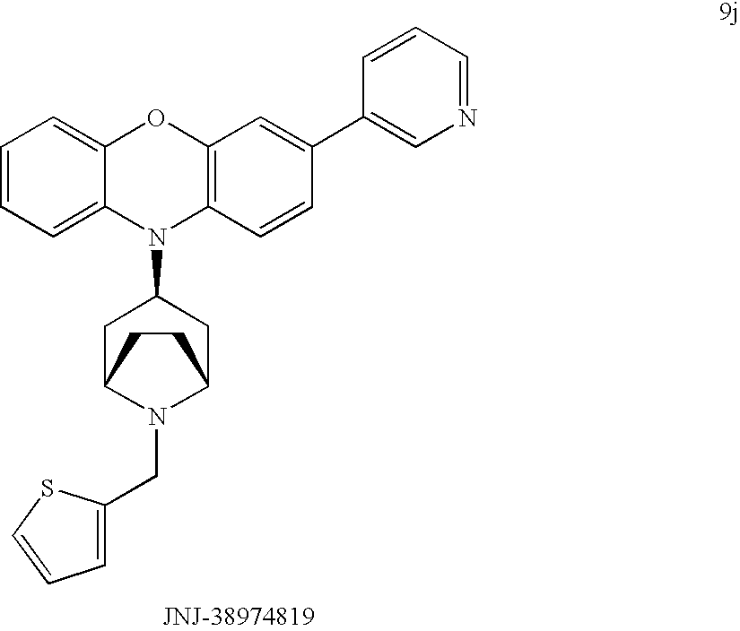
C1=CC=C2C(=C1)OC1=C(N2C2CC3N(CC4=CC=CS4)C(C2)CC3)C=CC(C2=CN=CC=C2)=C1
